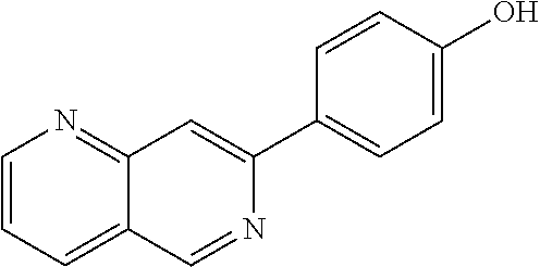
C1=CC=C2C(=N1)C=C(C1=CC=C(O)C=C1)N=C2
